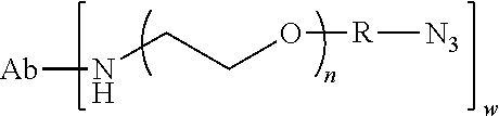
[Ab]NCCO[R][N3]
